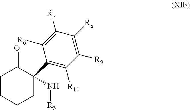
C1CCCC(C2=C([R10])C([R9])=C([R8])C([R7])=C2[R6])(N[R3])C1=O
